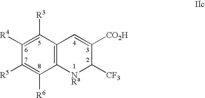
C1([R6])=C([R5])C([R4])=C([R3])C2=C1[NRa]C([CF3])C([CO2H])=C2
